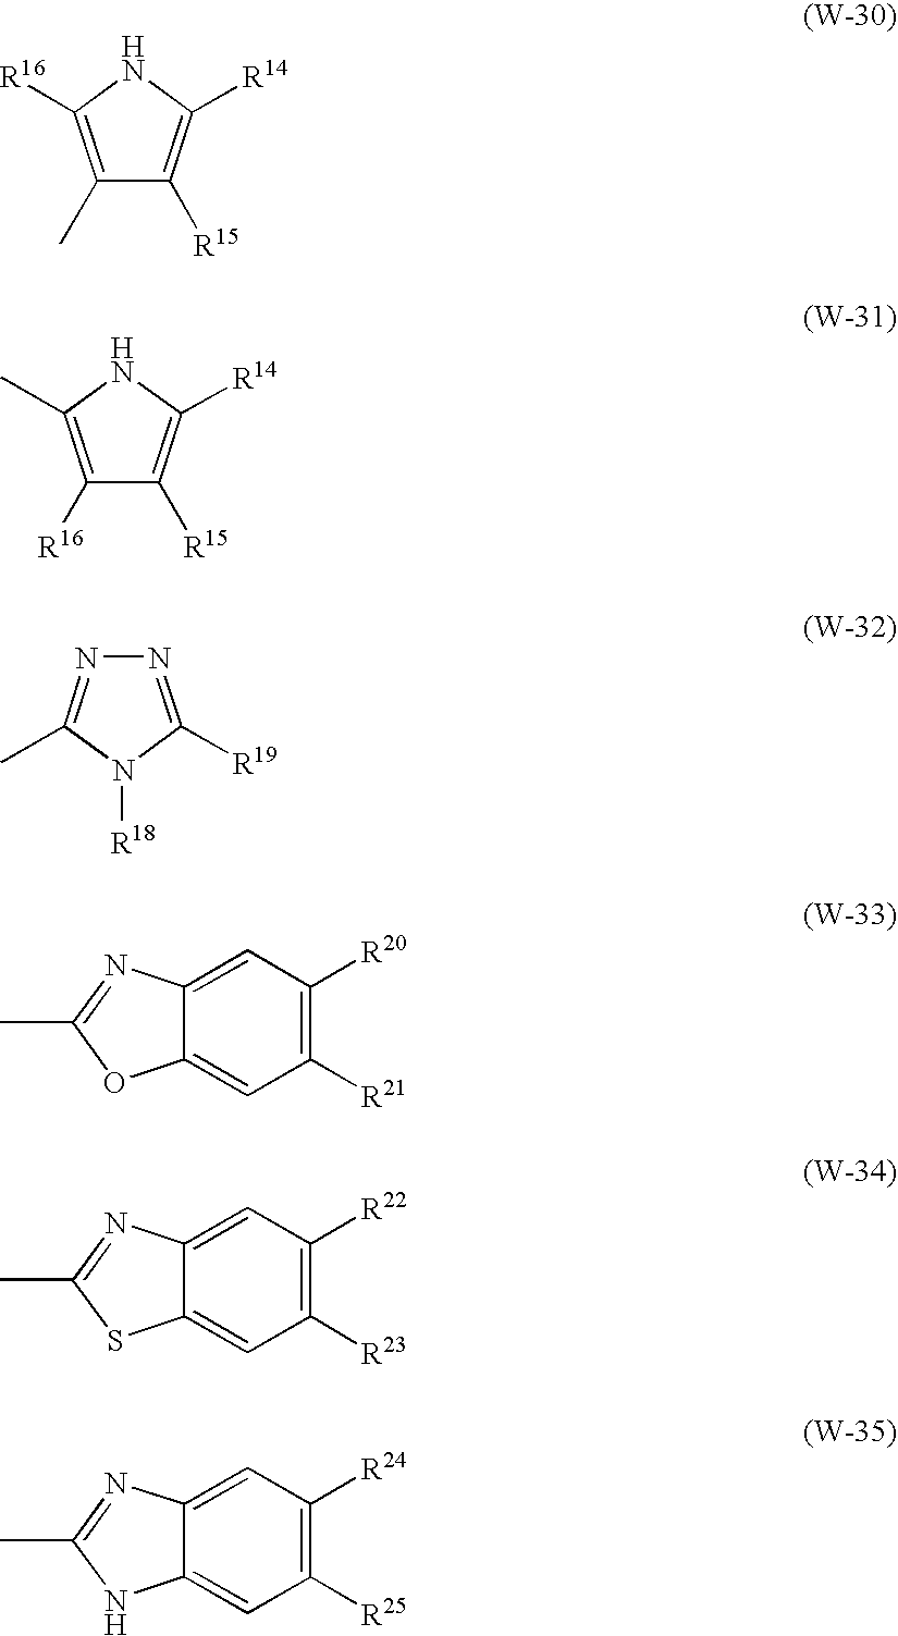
C1(C)=C([R16])NC([R14])=C1[R15].C1([R16])=C(C)NC([R14])=C1[R15].N1=C([R19])N([R18])C(C)=N1.C12=CC([R21])=C([R20])C=C1N=C(C)O2.C12=CC([R23])=C([R22])C=C1N=C(C)S2.C12=CC([R25])=C([R24])C=C1N=C(C)N2
